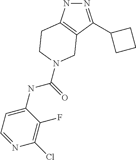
N1=C(C2CCC2)C2=C(N1)CCN(C(NC1=CC=NC(Cl)=C1F)=O)C2
